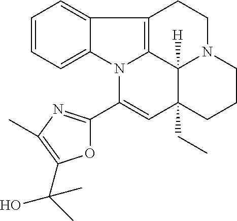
C1=CC=C2C(=C1)C1=C3N2C(C2=NC(C)=C(C(C)(O)C)O2)=CC2(CC)C3([H])N(CC1)CCC2
